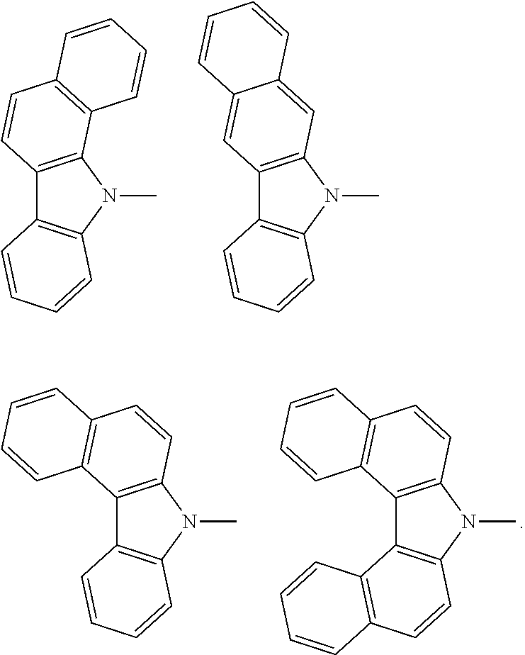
C12=C(N(C)C3=C1C=CC=C3)C1=C(C=C2)C=CC=C1.C12=C(N(C)C3=C1C=CC=C3)C=C1C(=C2)C=CC=C1.C12=C(N(C)C3=C1C1=C(C=C3)C=CC=C1)C=CC1=C2C=CC=C1.C12=C(N(C)C3=C1C=CC=C3)C=CC1=C2C=CC=C1
